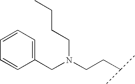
C1(CN(CCC(C)C)CCCC)=CC=CC=C1
